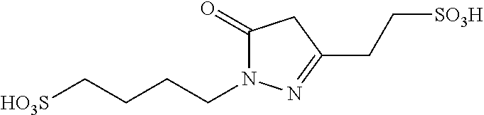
C1(=O)N(CCCC[HO3S])N=C(CC[SO3H])C1
